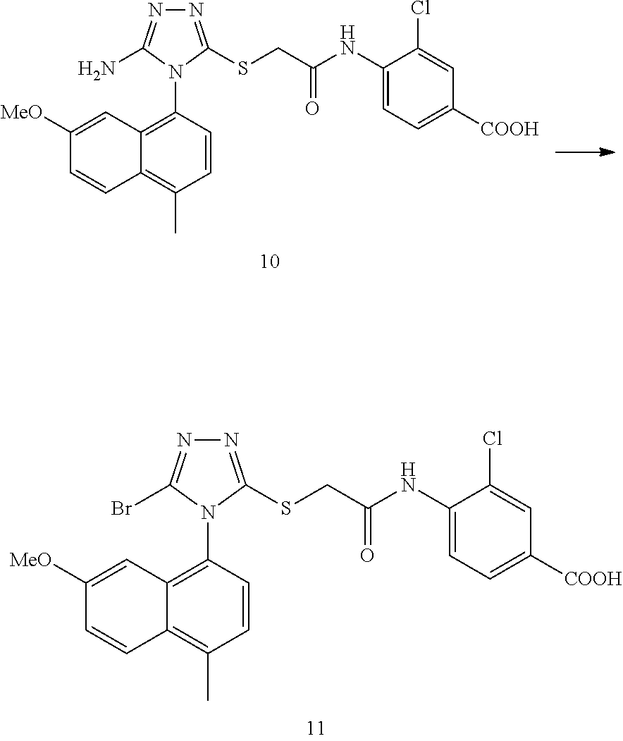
C12=C(N3C(SCC(=O)NC4=CC=C([COOH])C=C4Cl)=NN=C3Br)C=CC(C)=C1C=CC([MeO])=C2.C12=C(N3C(SCC(=O)NC4=CC=C([COOH])C=C4Cl)=NN=C3N)C=CC(C)=C1C=CC([MeO])=C2
